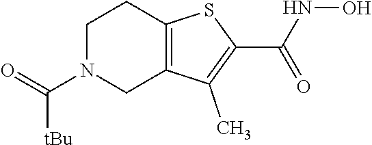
C1N(C(=O)[tBu])CC2=C(C1)SC(C(NO)=O)=C2C
